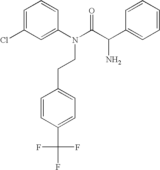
N(CCC1=CC=C(C(F)(F)F)C=C1)(C(=O)C(C1=CC=CC=C1)N)C1=CC(Cl)=CC=C1
